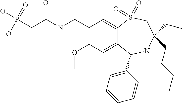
C1(CNC(=O)CP(O)(=O)O)=C(OC)C=C2C(=C1)S(=O)(=O)CC(CC)(CCCC)NC2C1=CC=CC=C1
